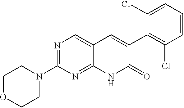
N1=C(N2CCOCC2)N=C2C(=C1)C=C(C1=C(Cl)C=CC=C1Cl)C(=O)N2
